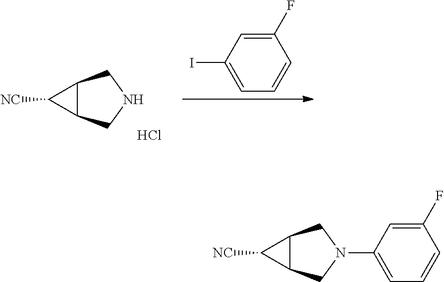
C1(F)=CC(I)=CC=C1.C12C(CNC1)C2[NC].Cl.C12C(CN(C3=CC=CC(F)=C3)C1)C2[NC]
